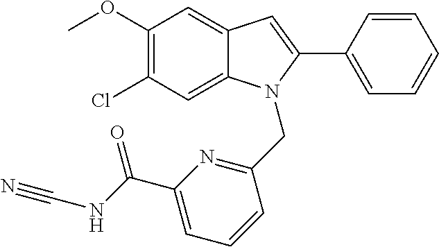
C1(OC)=C(Cl)C=C2C(=C1)C=C(C1=CC=CC=C1)N2CC1=NC(C(NC#N)=O)=CC=C1
